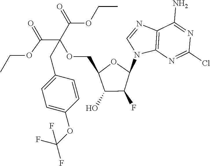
C12=C(N=C(Cl)N=C1N)N(C1OC(COC(C(=O)OCC)(C(=O)OCC)CC3=CC=C(OC(F)(F)F)C=C3)C(O)C1F)C=N2
